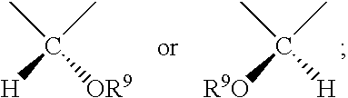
CC(C)([H])[OR9].CC(C)([R9O])[H]
